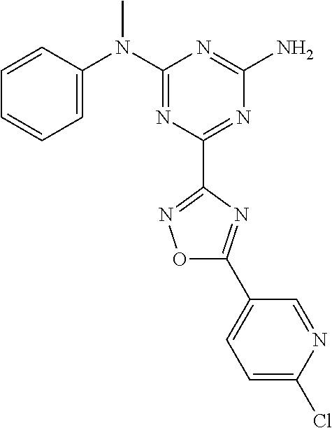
C1=CC(N(C2=NC(C3=NOC(C4=CC=C(Cl)N=C4)=N3)=NC(N)=N2)C)=CC=C1
